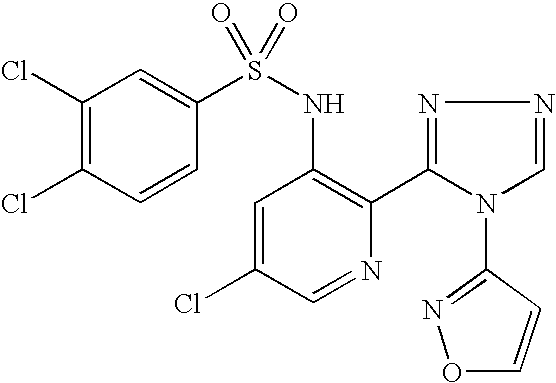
C1(Cl)=C(Cl)C=CC(S(NC2=C(C3=NN=CN3C3=NOC=C3)N=CC(Cl)=C2)(=O)=O)=C1
